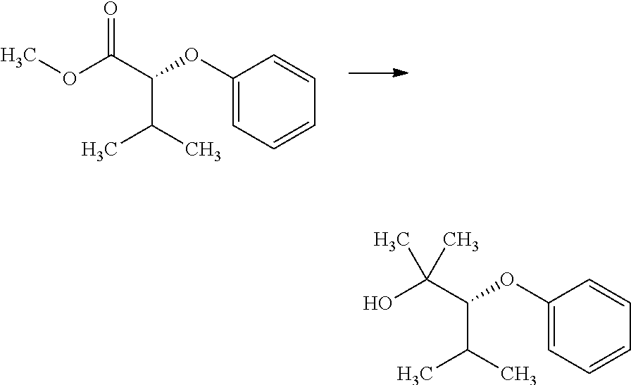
C(C(OC1=CC=CC=C1)C(C)C)(OC)=O.C(O)(C(OC1=CC=CC=C1)C(C)C)(C)C
